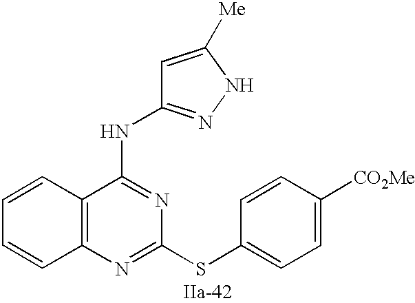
C12=C(N=C(SC3=CC=C([CO2Me])C=C3)N=C1NC1=NNC([Me])=C1)C=CC=C2
